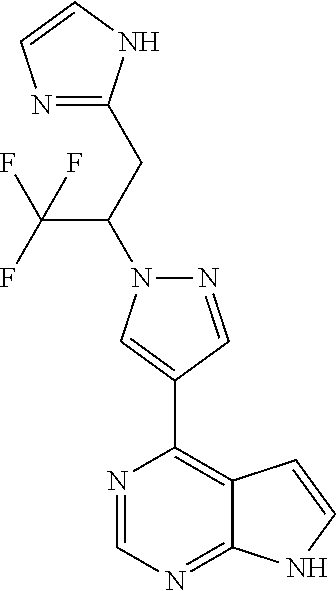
N1=CN=C2C(=C1C1=CN(C(CC3=NC=CN3)C(F)(F)F)N=C1)C=CN2
